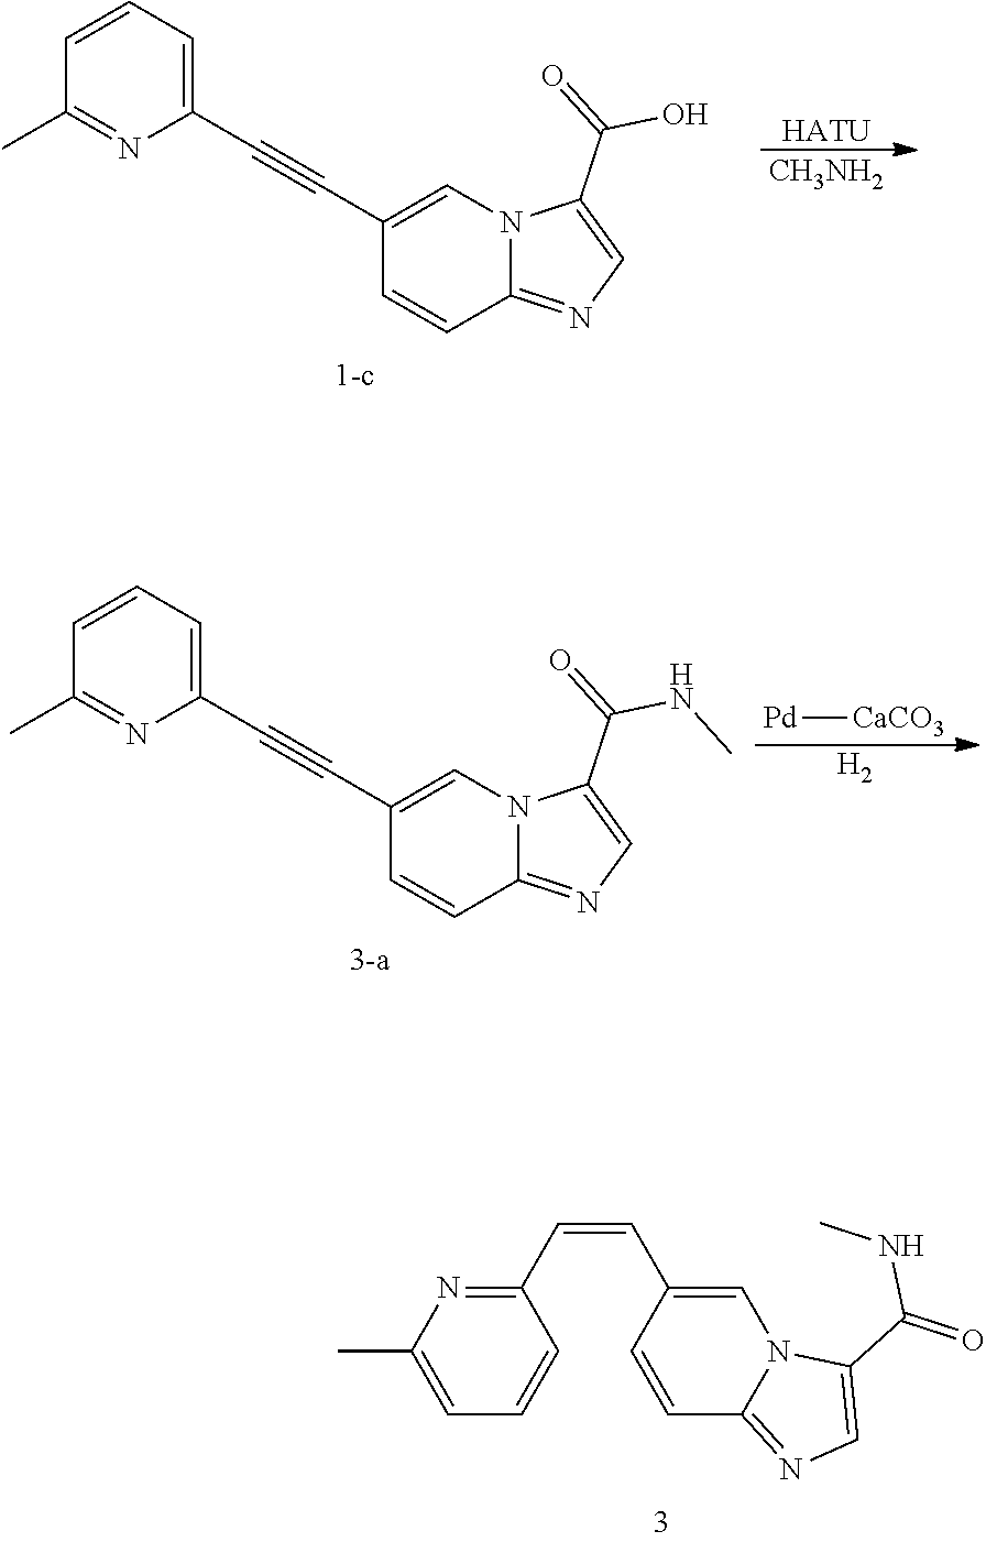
C1(C#CC2=CN3C(=NC=C3C(=O)O)C=C2)=CC=CC(C)=N1.[HATU].[CH3NH2].[Pd][CaCO3].[H2].C1(C#CC2=CN3C(=NC=C3C(=O)NC)C=C2)=CC=CC(C)=N1.C1(C=CC2=CN3C(=NC=C3C(=O)NC)C=C2)=NC(C)=CC=C1
